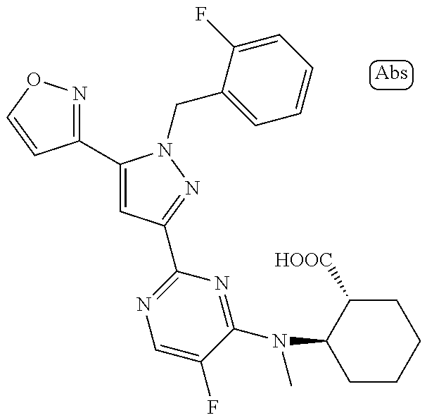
C1(C2=CC(C3=NC=C(F)C(N(C4CCCCC4[HOOC])C)=N3)=NN2CC2=CC=CC=C2F)=NOC=C1
